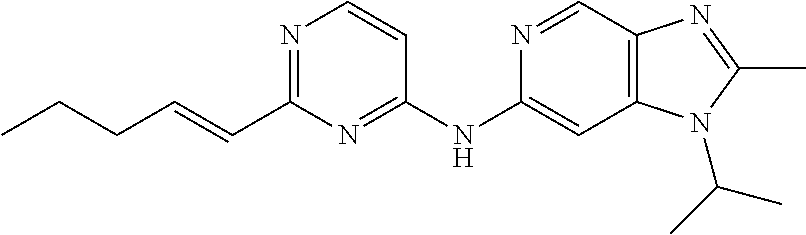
C1(NC2=CC3=C(C=N2)N=C(C)N3C(C)C)=NC(C=CCCC)=NC=C1
